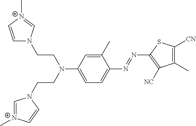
C1=[N+](C)C=CN1CCN(CCN1C=C[N+](C)=C1)C1=CC=C(N=NC2=C([NC])C(C)=C([CN])S2)C(C)=C1
